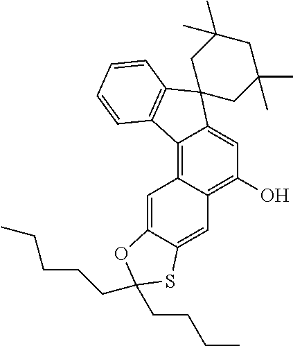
C1(O)=C2C(=C3C(=C1)C1(C4=C3C=CC=C4)CC(C)(C)CC(C)(C)C1)C=C1C(=C2)SC(CCCCC)(CCCC)O1
